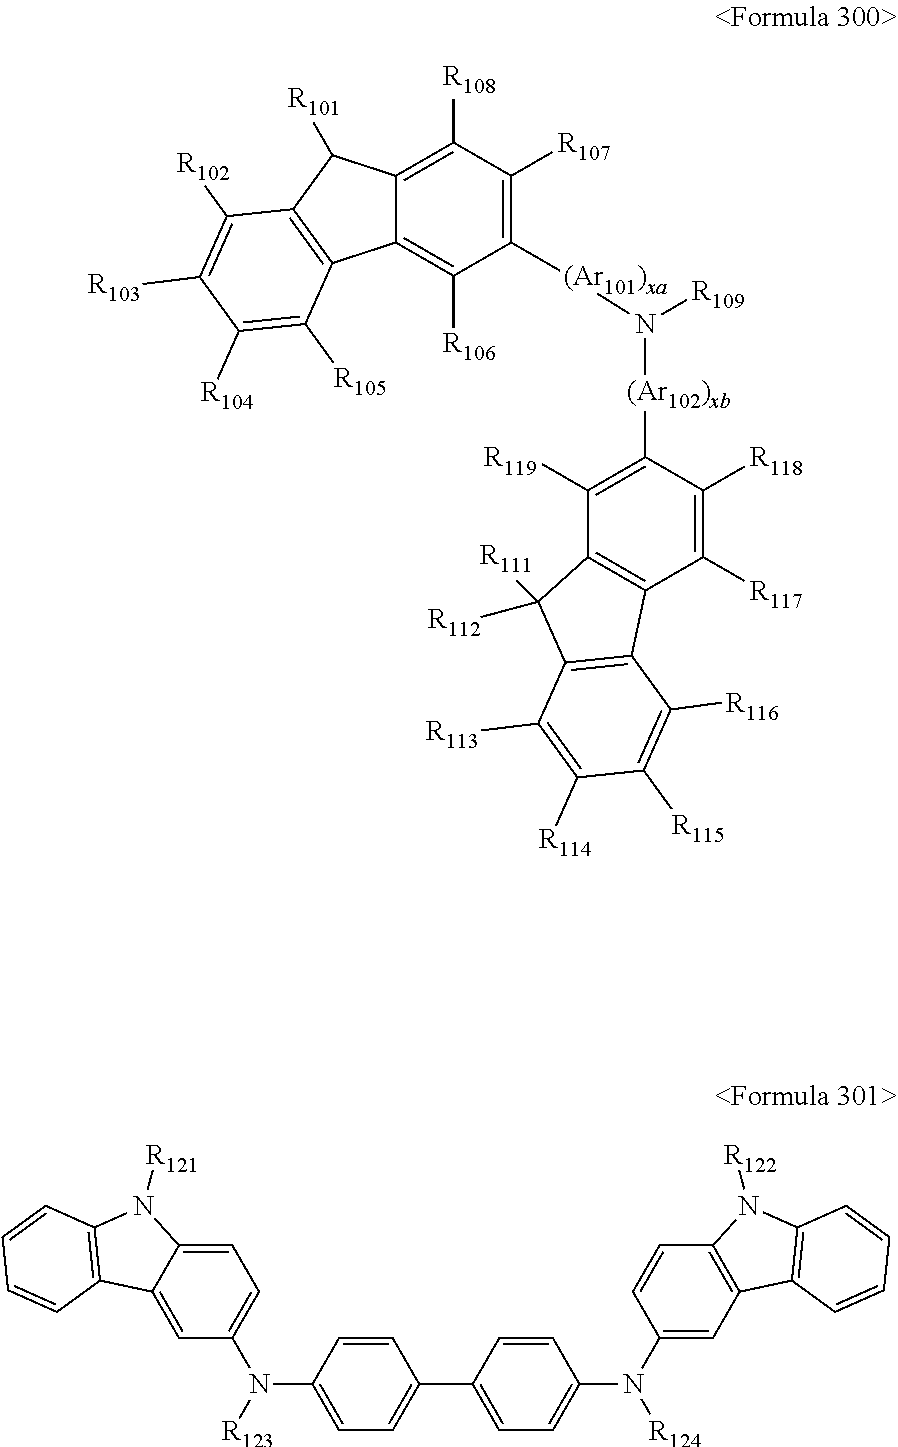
C12=C([R106])C([(Ar101)xa]N([(Ar102)xb]C3=C([R119])C4=C(C([R117])=C3[R118])C3=C(C4([R112])[R111])C([R113])=C([R114])C([R115])=C3[R116])[R109])=C([R107])C([R108])=C1C([R101])C1=C2C([R105])=C([R104])C([R103])=C1[R102].C1=CC(N([R123])C2=CC=C3C(=C2)C2=C(N3[R121])C=CC=C2)=CC=C1C1=CC=C(N(C2=CC3=C(C=C2)N([R122])C2=C3C=CC=C2)[R124])C=C1
